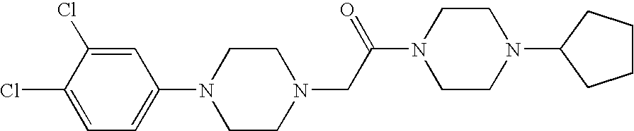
N1(CC(N2CCN(C3CCCC3)CC2)=O)CCN(C2=CC=C(Cl)C(Cl)=C2)CC1
